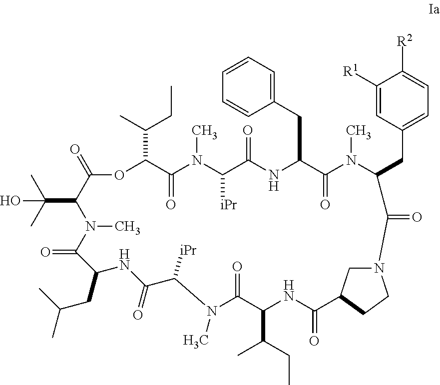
C1=C([R1])C([R2])=CC=C1CC1N(C)C(=O)C(CC2=CC=CC=C2)NC(=O)C([iPr])N(C)C(=O)C(C(CC)C)OC(=O)C(C(C)(C)O)N(C)C(=O)C(CC(C)C)NC(=O)C([iPr])N(C)C(=O)C(C(C)CC)NC(=O)C2CN(CC2)C1=O
